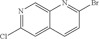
N1=C(Cl)C=C2C(=C1)N=C(Br)C=C2
